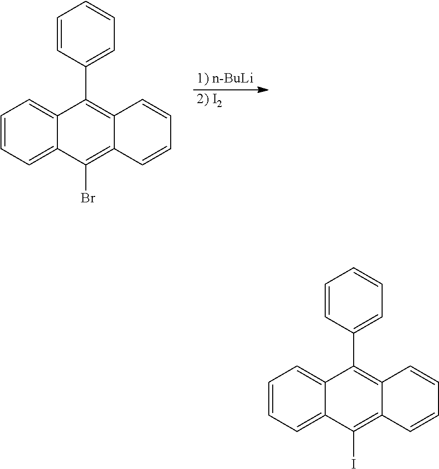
[1) n-BuLi].[2) I2].C1=CC=C2C(=C1)C(C1=CC=CC=C1)=C1C(=C2Br)C=CC=C1.C1=CC=C2C(=C1)C(C1=CC=CC=C1)=C1C(=C2I)C=CC=C1
